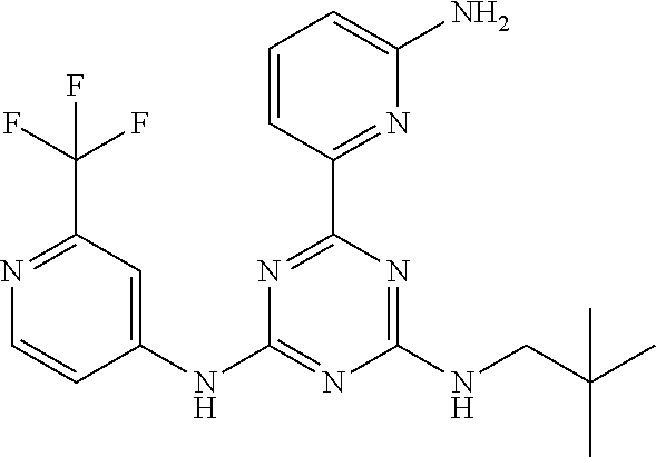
C1=CC(C2=NC(NC3=CC(C(F)(F)F)=NC=C3)=NC(NCC(C)(C)C)=N2)=NC(N)=C1
